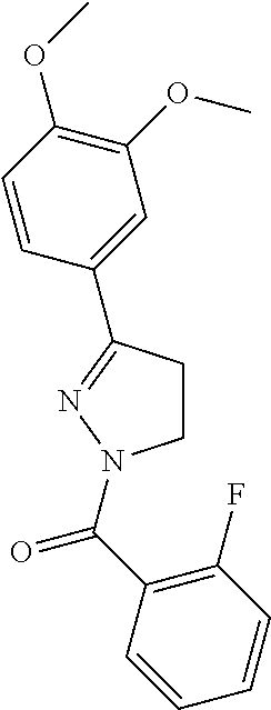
C1CC(C2=CC(OC)=C(OC)C=C2)=NN1C(C1=C(F)C=CC=C1)=O
